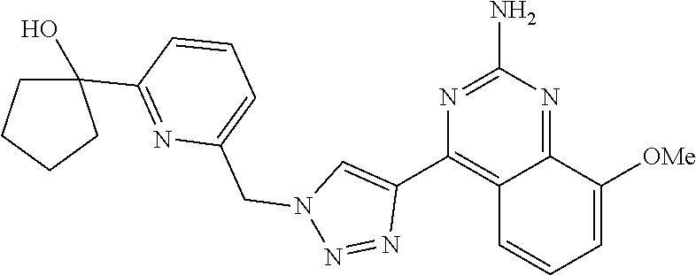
N1=C(N)N=C2C(=C1C1=CN(CC3=CC=CC(C4(O)CCCC4)=N3)N=N1)C=CC=C2[OMe]
